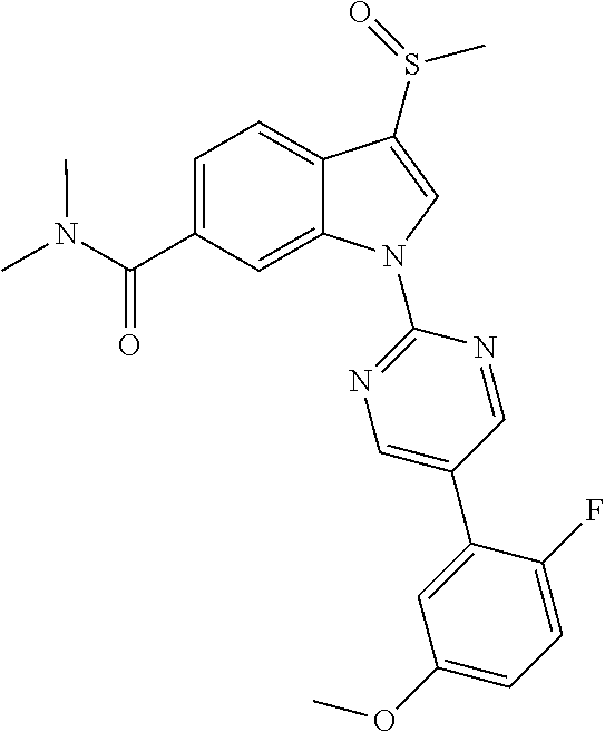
C(C1=CC=C2C(=C1)N(C1=NC=C(C3=CC(OC)=CC=C3F)C=N1)C=C2S(C)=O)(=O)N(C)C
